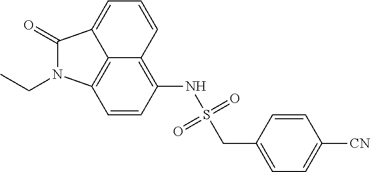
C1=CC(NS(=O)(=O)CC2=CC=C([CN])C=C2)=C2C=CC=C3C(=O)N(CC)C1=C23
